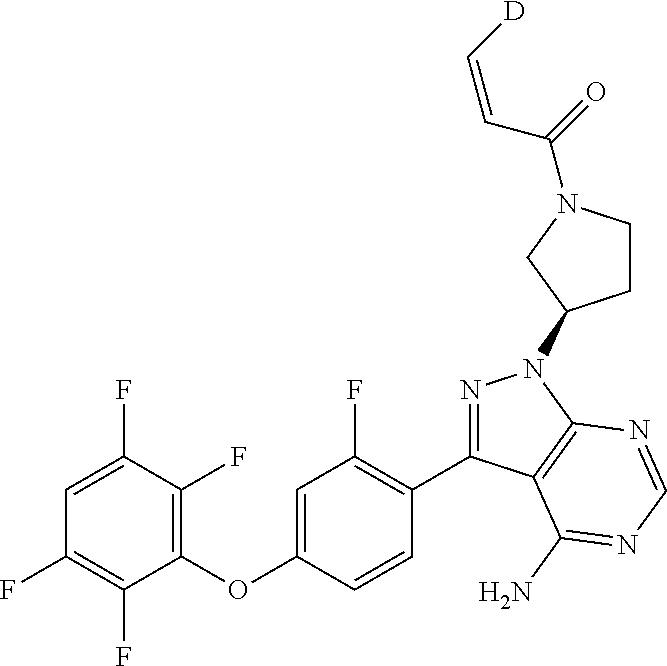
C1=C(F)C(F)=C(OC2=CC(F)=C(C3=NN(C4CCN(C(C=C[D])=O)C4)C4=C3C(N)=NC=N4)C=C2)C(F)=C1F
